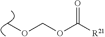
COCOC(=O)[R21]
